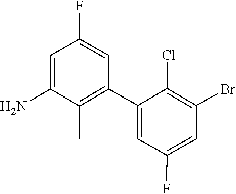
C1(F)=CC(C2=CC(F)=CC(Br)=C2Cl)=C(C)C(N)=C1
